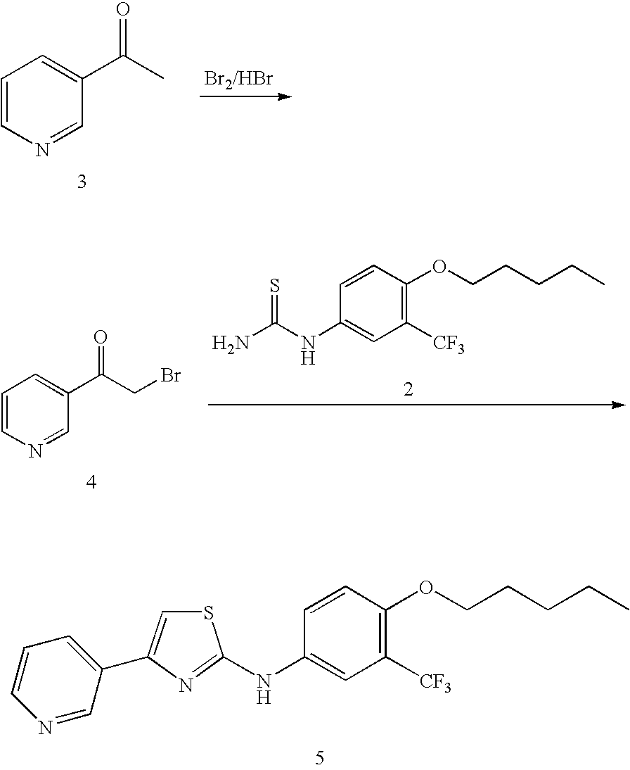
C1=CN=CC(C(C)=O)=C1.NC(NC1=CC([CF3])=C(OCCCCC)C=C1)=S.C1=CN=CC(C(CBr)=O)=C1.S1C=C(C2=CC=CN=C2)N=C1NC1=CC([CF3])=C(OCCCCC)C=C1
